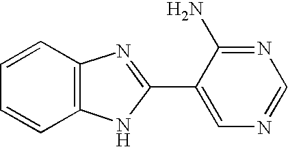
C1=CC2=C(C=C1)NC(C1=CN=CN=C1N)=N2
